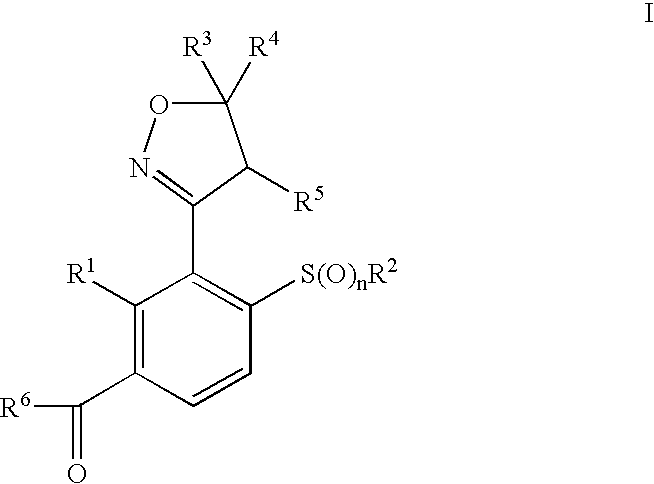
C1([R1])=C(C(=O)[R6])C=CC([S(O)nR2])=C1C1=NOC([R4])([R3])C1[R5]
